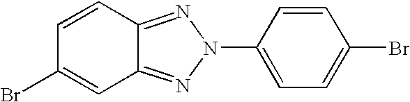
C12=NN(C3=CC=C(Br)C=C3)N=C1C=C(Br)C=C2
